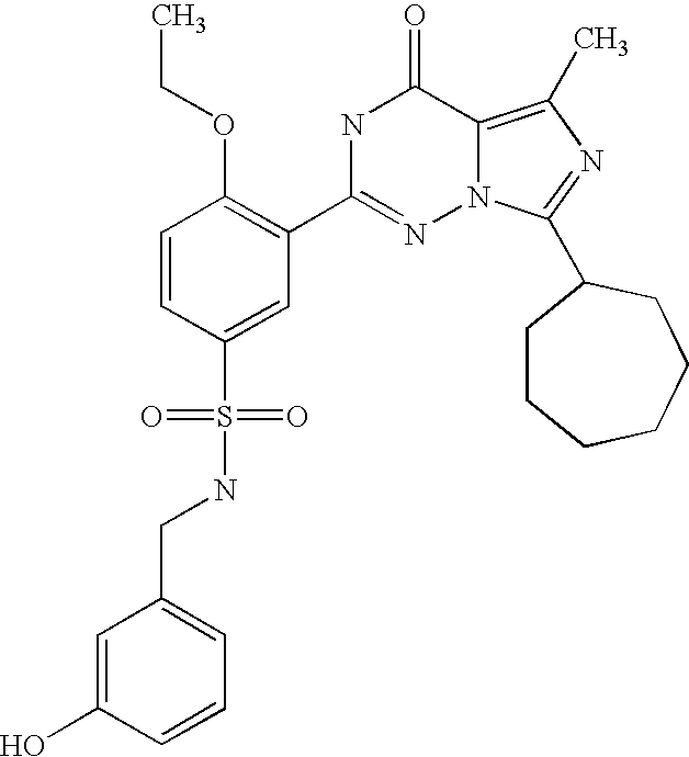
C(C1=CC=CC(O)=C1)NS(C1=CC(C2=NN3C(=C(C)N=C3C3CCCCCC3)C(=O)N2)=C(OCC)C=C1)(=O)=O
